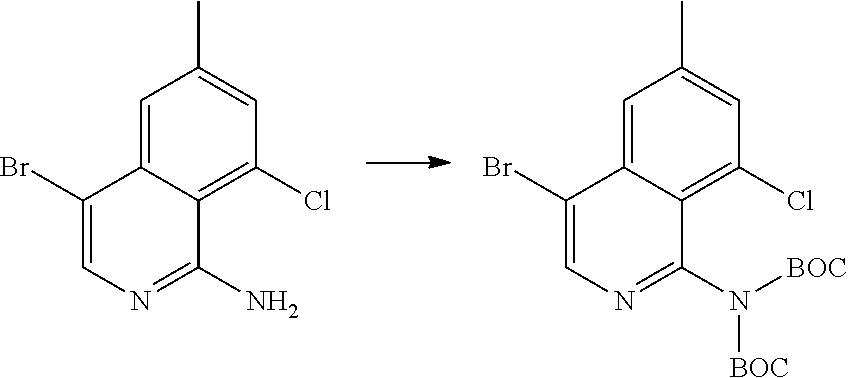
C1(Br)=CN=C(N)C2=C(Cl)C=C(C)C=C12.C1(Br)=CN=C(N([BOC])[BOC])C2=C(Cl)C=C(C)C=C12
